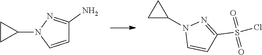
C1=CN(C2CC2)N=C1N.C1C(N2C=CC(S(=O)(=O)Cl)=N2)C1
